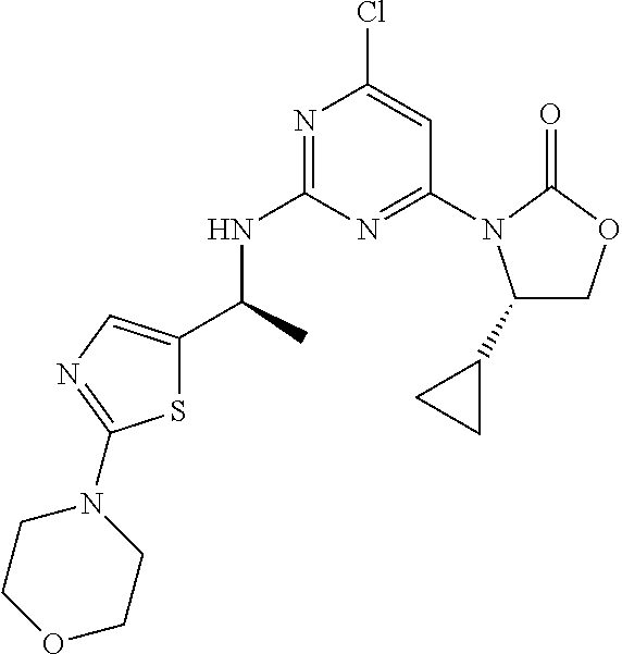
S1C(C(C)NC2=NC(Cl)=CC(N3C(C4CC4)COC3=O)=N2)=CN=C1N1CCOCC1
